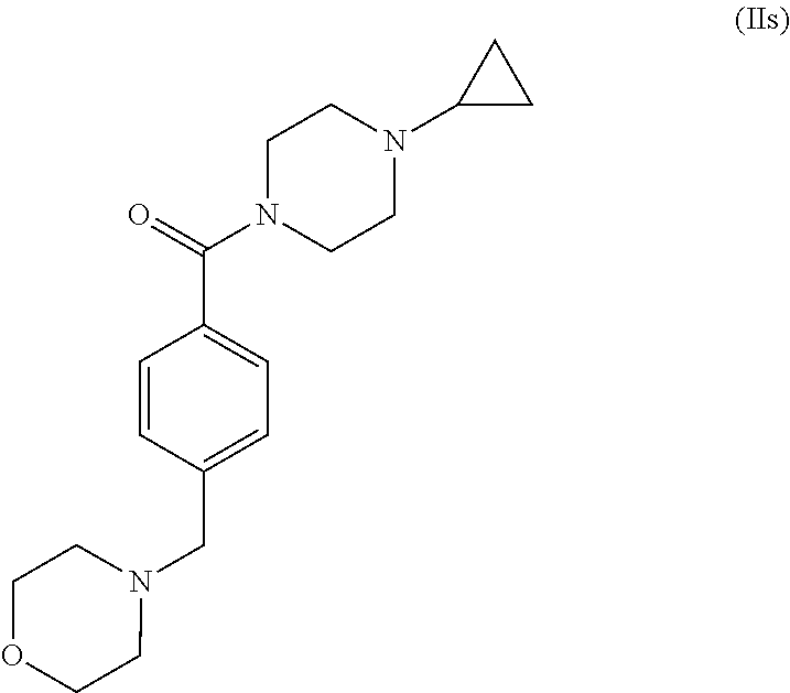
N1(CC2=CC=C(C(=O)N3CCN(C4CC4)CC3)C=C2)CCOCC1
